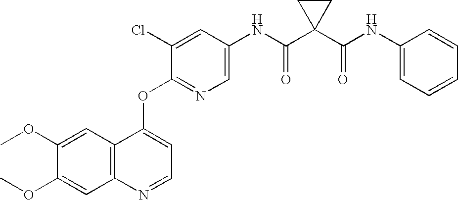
C12=C(C=C(OC)C(OC)=C1)C(OC1=NC=C(NC(C3(C(NC4=CC=CC=C4)=O)CC3)=O)C=C1Cl)=CC=N2
